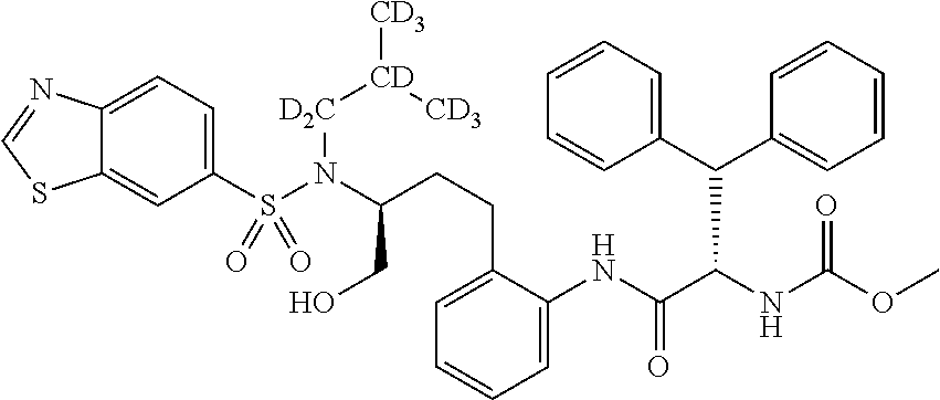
C1(S(N(C(CO)CCC2=CC=CC=C2NC(C(NC(OC)=O)C(C2=CC=CC=C2)C2=CC=CC=C2)=O)[D2C][CD]([CD3])[CD3])(=O)=O)=CC=C2C(=C1)SC=N2
